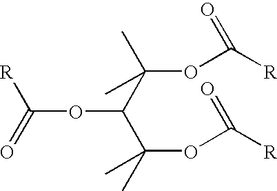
O(C(=O)[R])C(C(C)(C)OC([R])=O)C(C)(C)OC([R])=O
